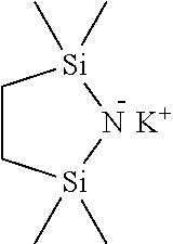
C1C[Si](C)(C)N[Si]1(C)C.[K]
